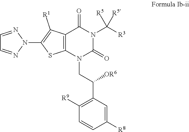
C1=CC([R8])=CC(C([OR6])CN2C(=O)N(C([R5])([R5])[R3])C(=O)C3=C2SC(N2N=CC=N2)=C3[R1])=C1[R9]
